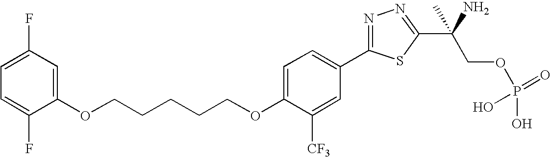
C(OC1=CC=C(C2=NN=C(C(COP(O)(=O)O)(N)C)S2)C=C1[CF3])CCCCOC1=CC(F)=CC=C1F
